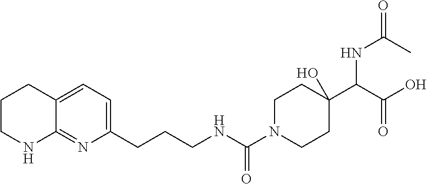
C1CNC2=NC(CCCNC(=O)N3CCC(C(C(=O)O)NC(=O)C)(O)CC3)=CC=C2C1
